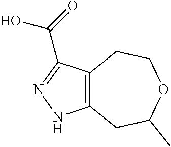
C12=C(C(C(=O)O)=NN1)CCOC(C)C2
